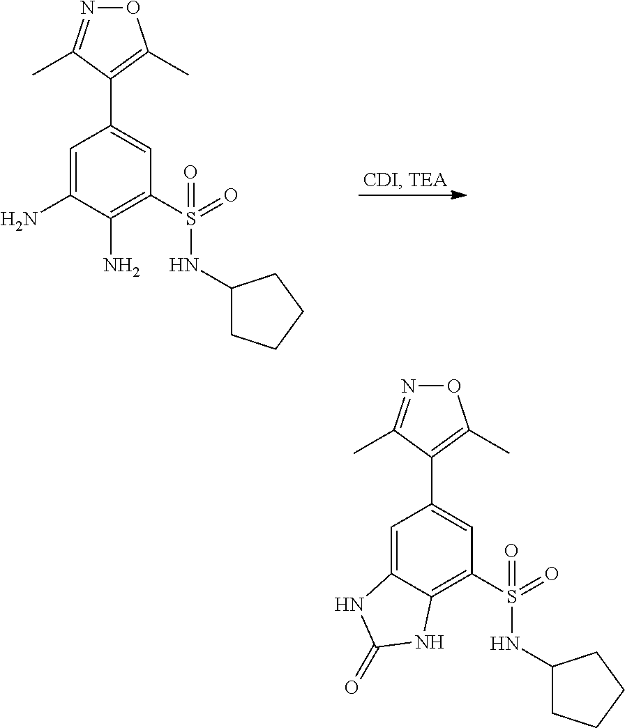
C1=C(N)C(N)=C(S(NC2CCCC2)(=O)=O)C=C1C1=C(C)ON=C1C.C1=C2C(=C(S(NC3CCCC3)(=O)=O)C=C1C1=C(C)ON=C1C)NC(=O)N2
